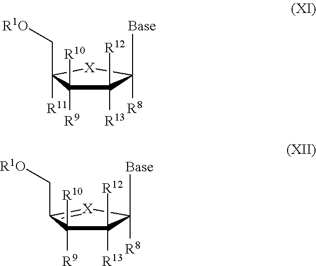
[Base]C1([R8])C([R12])([R13])C([R9])([R10])C(C[R1O])([R11])[X]1.[Base]C1([R8])C([R12])([R13])C([R9])([R10])C(C[R1O])=[X]1
